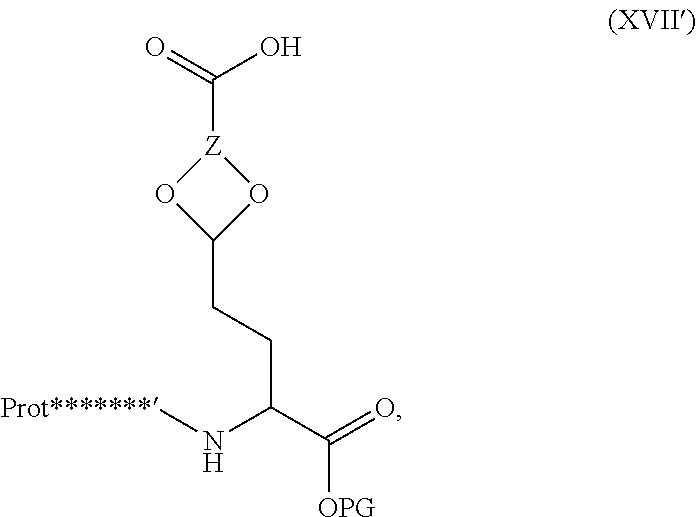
C(C(C(=O)[OPG])N[Prot*******])CC1O[Z](C(O)=O)O1
